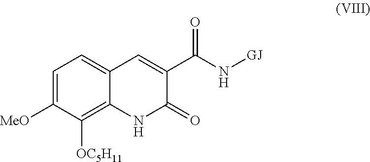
C1=C([MeO])C([OC5H11])=C2C(=C1)C=C(C(N[GJ])=O)C(=O)N2
